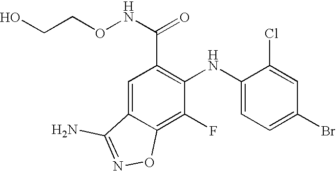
C1=C2C(=C(F)C(NC3=CC=C(Br)C=C3Cl)=C1C(NOCCO)=O)ON=C2N
